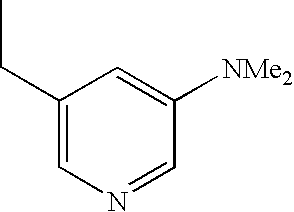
C1(CC)=CN=CC([NMe2])=C1
